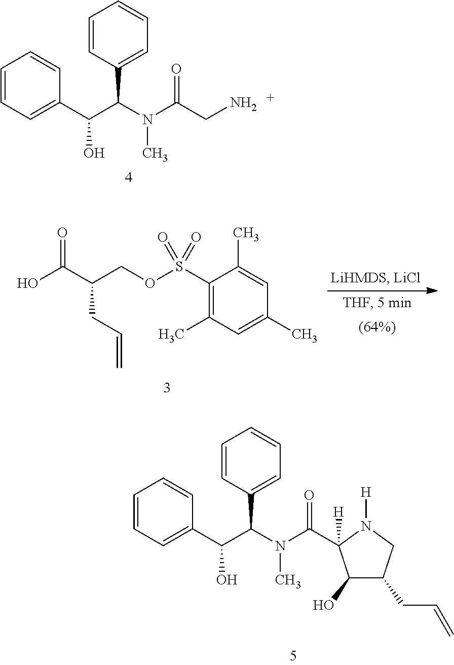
C1=CC(C(N(C)C(CN)=O)C(C2=CC=CC=C2)O)=CC=C1.OC(C(COS(C1=C(C)C=C(C)C=C1C)(=O)=O)CC=C)=O.C1=CC(C(N(C)C(=O)C2([H])C(O)C(CC=C)CN2[H])C(C2=CC=CC=C2)O)=CC=C1
